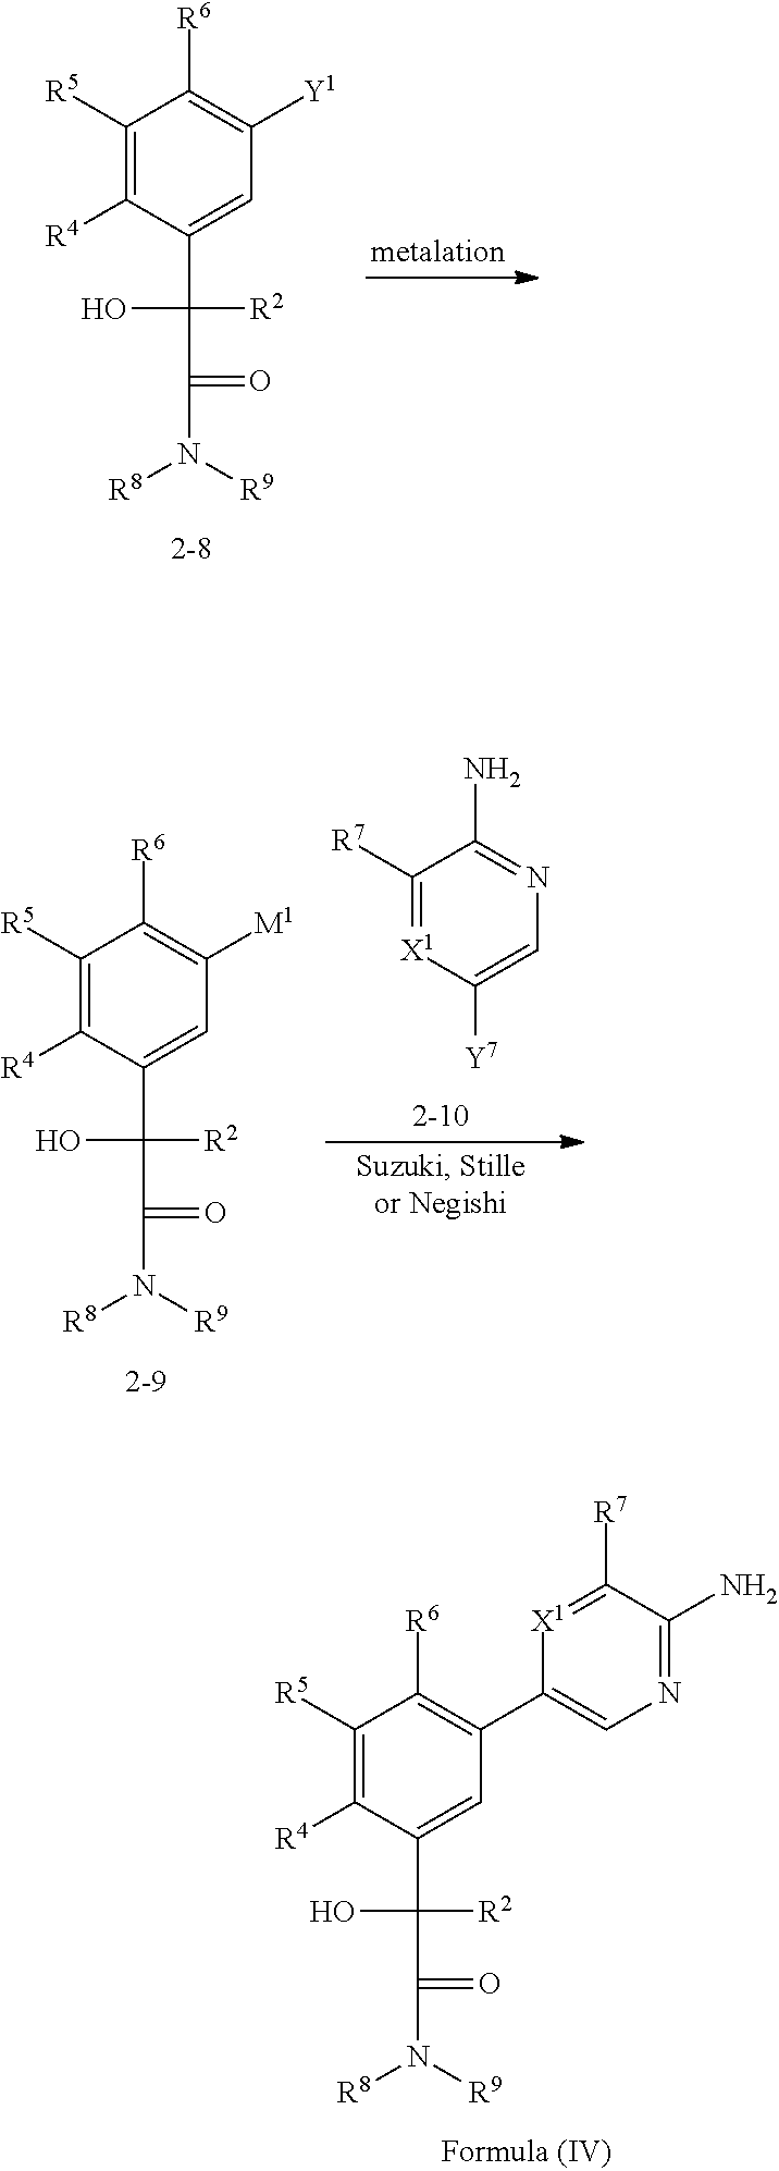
C1([R5])=C([R4])C(C(O)(C(=O)N([R9])[R8])[R2])=CC([Y1])=C1[R6].C1([R5])=C([R4])C(C(O)(C(=O)N([R9])[R8])[R2])=CC([M1])=C1[R6].C1([R7])=[X1]C([Y7])=CN=C1N.C1([R5])=C([R4])C(C(O)(C(=O)N([R9])[R8])[R2])=CC(C2=CN=C(N)C([R7])=[X1]2)=C1[R6]
